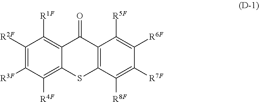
C1([R2F])=C([R3F])C([R4F])=C2C(=C1[R1F])C(=O)C1=C(S2)C([R8F])=C([R7F])C([R6F])=C1[R5F]
